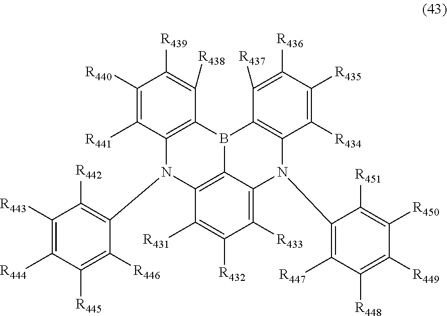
C1([R441])=C([R440])C([R439])=C([R438])C2=C1N(C1=C([R442])C([R443])=C([R444])C([R445])=C1[R446])C1=C3B2C2=C(C([R434])=C([R435])C([R436])=C2[R437])N(C2=C([R447])C([R448])=C([R449])C([R450])=C2[R451])C3=C([R433])C([R432])=C1[R431]
